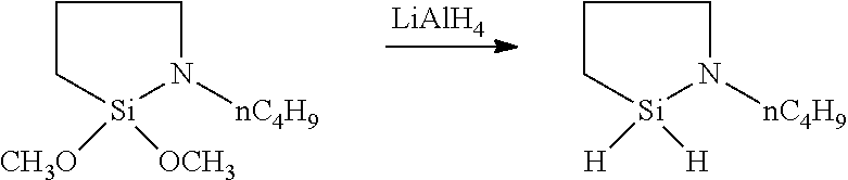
[LiAlH4].C1C[Si]([CH3O])([OCH3])N([nC4H9])C1.C1C[Si]([H])([H])N([nC4H9])C1
